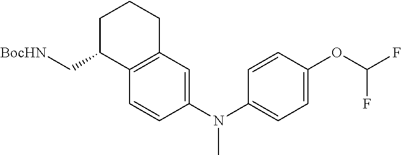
C12=C(C=CC(N(C3=CC=C(OC(F)F)C=C3)C)=C1)C(C[BocHN])CCC2
